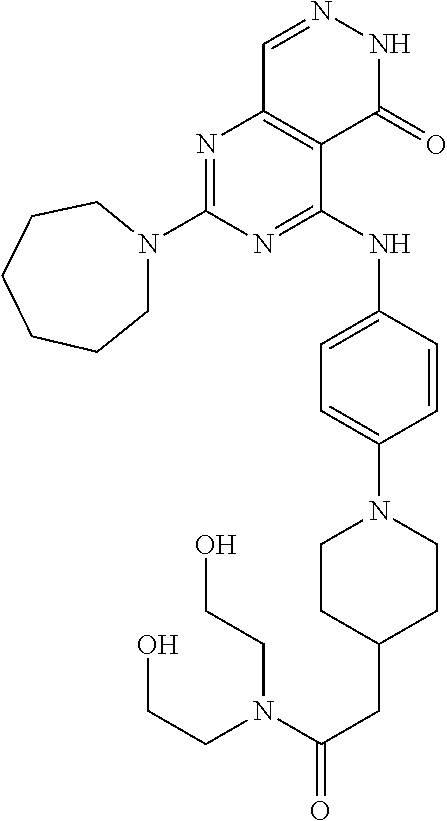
N1=C(N2CCCCCC2)N=C(NC2=CC=C(N3CCC(CC(=O)N(CCO)CCO)CC3)C=C2)C2=C1C=NNC2=O
